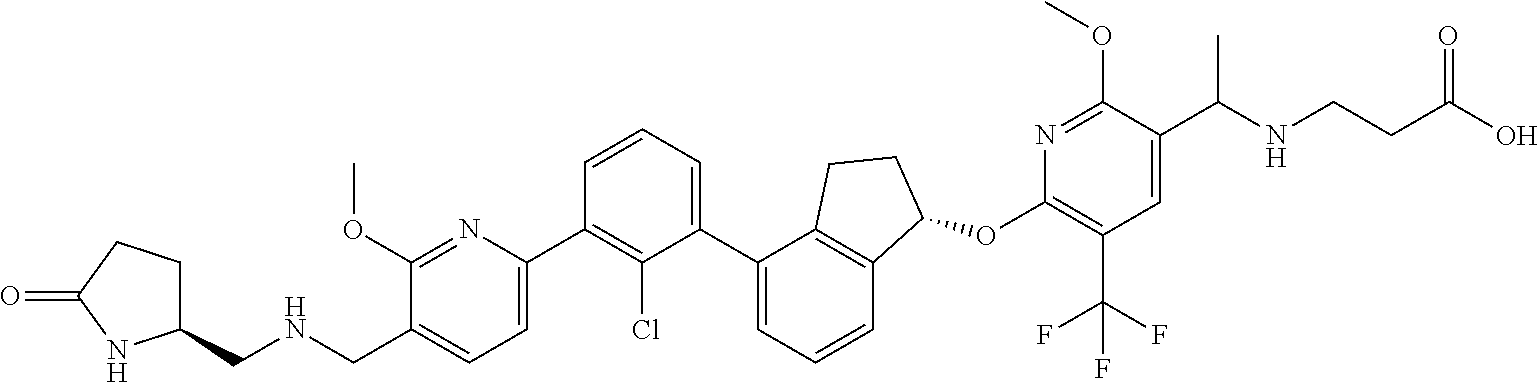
N1=C(OC)C(CNCC2CCC(=O)N2)=CC=C1C1=C(Cl)C(C2=CC=CC3=C2CCC3OC2=C(C(F)(F)F)C=C(C(NCCC(O)=O)C)C(OC)=N2)=CC=C1
